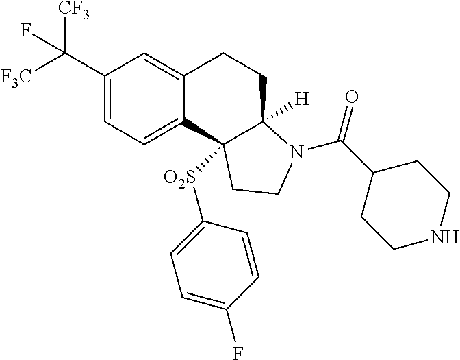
C1(C([F3C])([CF3])F)=CC=C2C(=C1)CCC1([H])C2([O2S]C2=CC=C(F)C=C2)CCN1C(C1CCNCC1)=O
